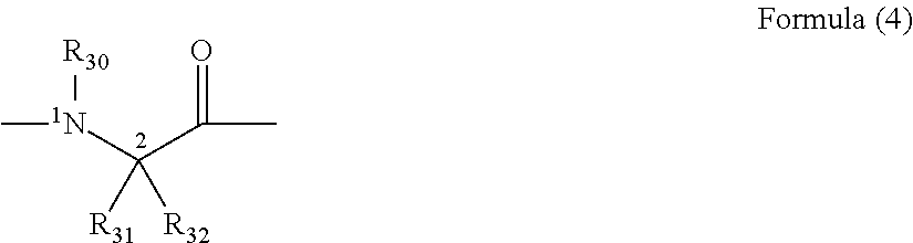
C[1N]([R30])C(C(C)=O)([R31])[R32]
